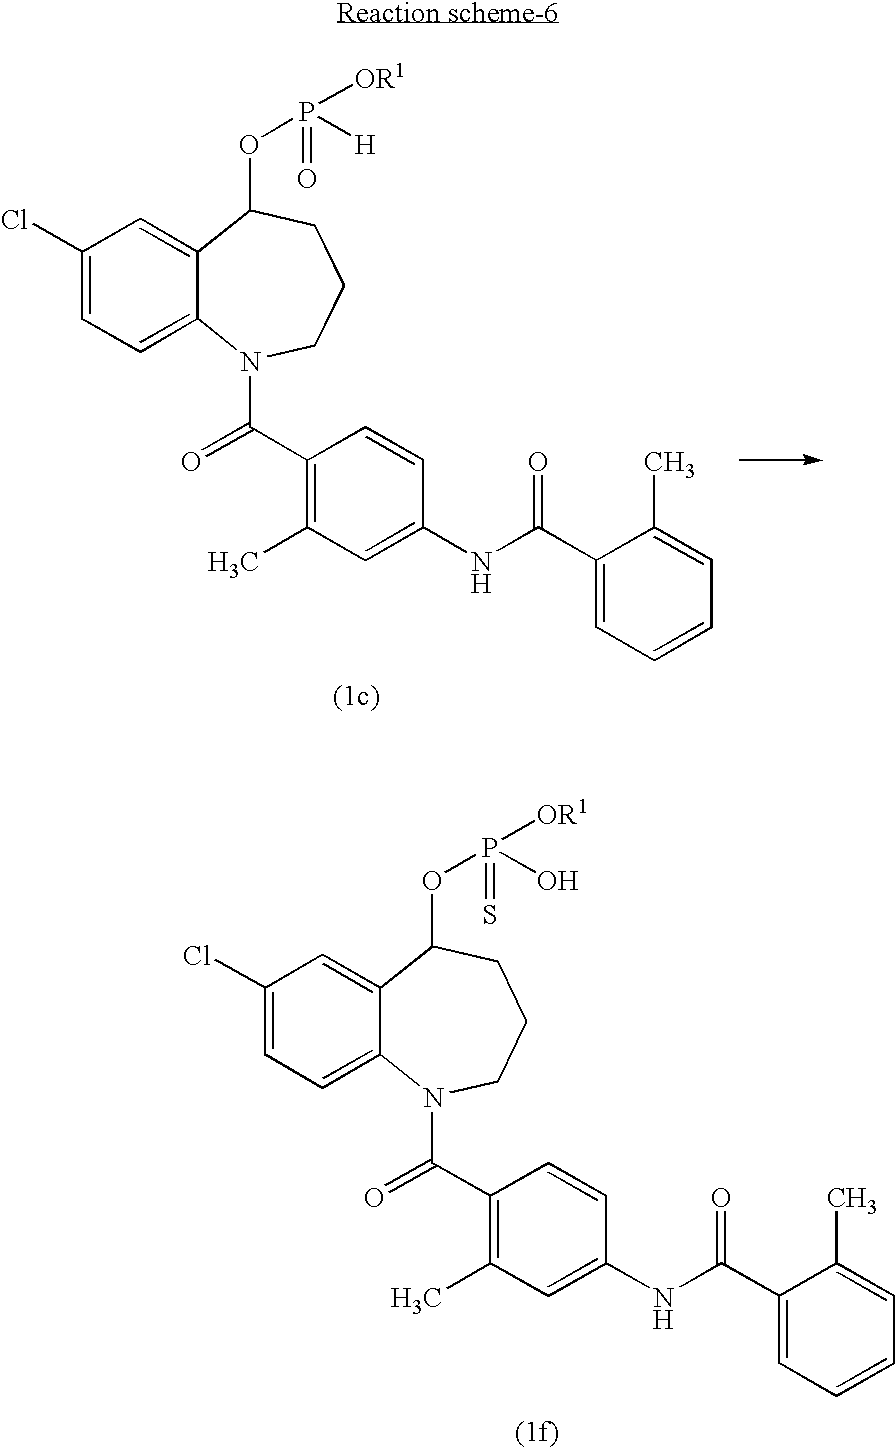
C1(Cl)=CC=C2C(=C1)C(OP([OR1])(O)=S)CCCN2C(C1=C(C)C=C(NC(C2=CC=CC=C2C)=O)C=C1)=O.C1(Cl)=CC=C2C(=C1)C(OP([OR1])([H])=O)CCCN2C(C1=C(C)C=C(NC(C2=CC=CC=C2C)=O)C=C1)=O
